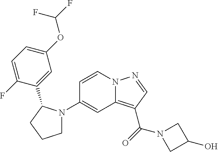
N12C(=C(C(=O)N3CC(O)C3)C=N1)C=C(N1CCCC1C1=CC(OC(F)F)=CC=C1F)C=C2
